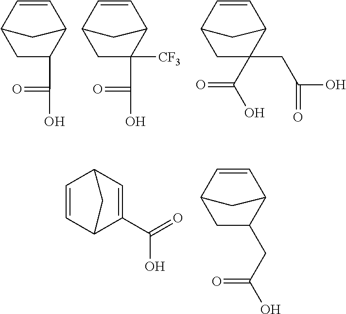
C1=CC2CC(C(=O)O)C1C2.C1=CC2CC(C(=O)O)([CF3])C1C2.C1=CC2CC(C(=O)O)(CC(=O)O)C1C2.C1=CC2C(C(=O)O)=CC1C2.C1=CC2CC(CC(=O)O)C1C2
